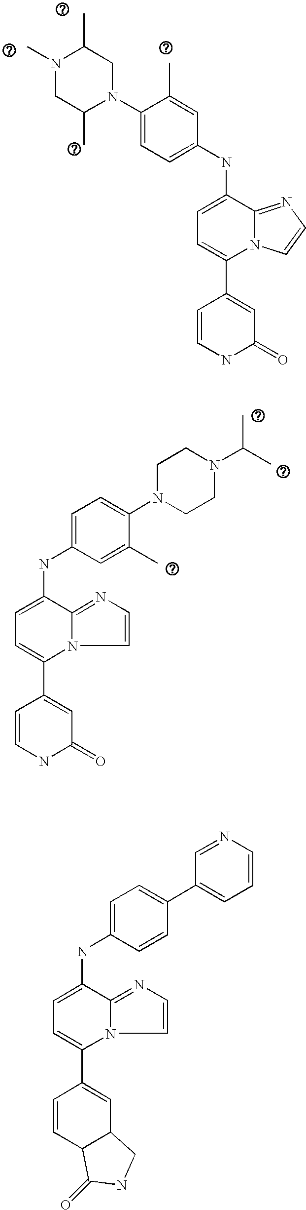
C1=C(NC2=CC=C(N3CC(C)N(C)CC3C)C(C)=C2)C2=NC=CN2C(C2=CC(=O)NC=C2)=C1.C1=C(NC2=CC=C(N3CCN(C(C)C)CC3)C(C)=C2)C2=NC=CN2C(C2=CC(=O)NC=C2)=C1.C1=C(NC2=CC=C(C3=CC=CN=C3)C=C2)C2=NC=CN2C(C2=CC3C(C=C2)C(=O)NC3)=C1
